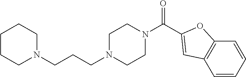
C(N1CCN(CCCN2CCCCC2)CC1)(=O)C1=CC2=C(C=CC=C2)O1
